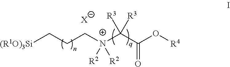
[(R1O)3Si]CCC[N+](C(C(O[R4])=O)([R3])[R3])([R2])[R2].[X]
